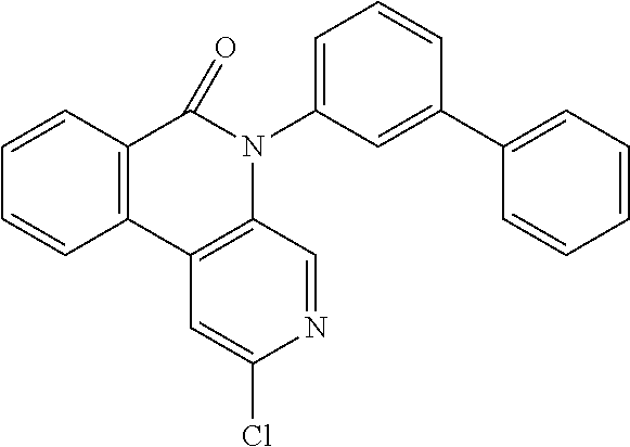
C12=C(C3=C(N(C4=CC=CC(C5=CC=CC=C5)=C4)C1=O)C=NC(Cl)=C3)C=CC=C2
